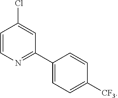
C1=CN=C(C2=CC=C([CF3])C=C2)C=C1Cl
